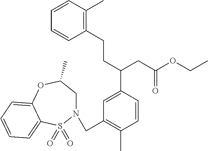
N1(CC2=C(C)C=CC(C(CCC3=C(C)C=CC=C3)CC(OCC)=O)=C2)CC(C)OC2=CC=CC=C2S1(=O)=O
